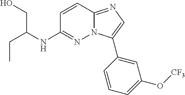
C(C)C(NC1=NN2C(=NC=C2C2=CC(O[CF3])=CC=C2)C=C1)CO
